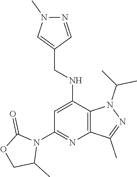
N(C1=CC(N2C(=O)OCC2C)=NC2=C1N(C(C)C)N=C2C)CC1=CN(C)N=C1
